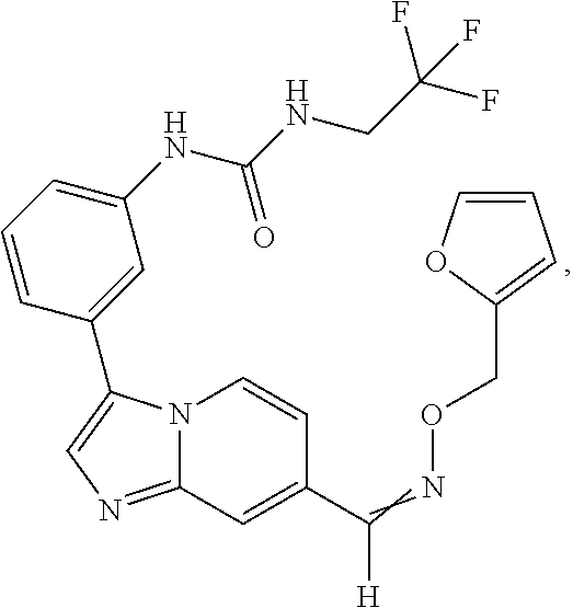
N12C(=NC=C1C1=CC(NC(NCC(F)(F)F)=O)=CC=C1)C=C(C(=NOCC1=CC=CO1)[H])C=C2
